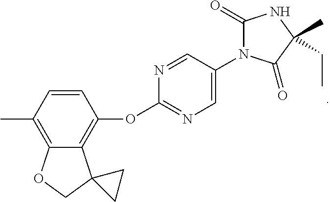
C1(C)=C2C(=C(OC3=NC=C(N4C(=O)NC(C)(CC)C4=O)C=N3)C=C1)C1(CO2)CC1
